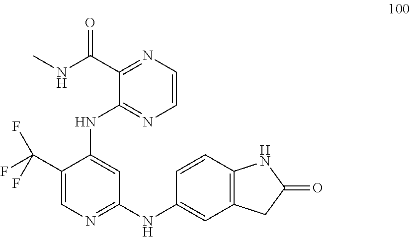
C1(C(NC)=O)=NC=CN=C1NC1=CC(NC2=CC3=C(C=C2)NC(=O)C3)=NC=C1C(F)(F)F
